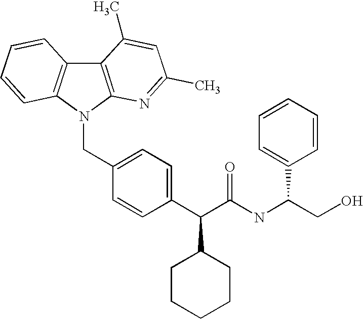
C(C1=CC=C(C(C(NC(C2=CC=CC=C2)CO)=O)C2CCCCC2)C=C1)N1C2=C(C3=C1C=CC=C3)C(C)=CC(C)=N2
